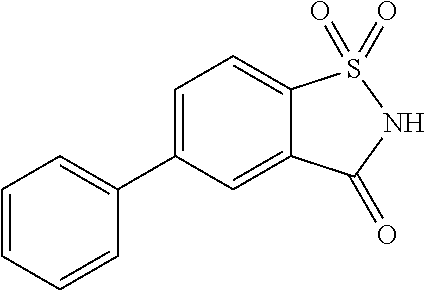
C1=CC=CC(C2=CC=C3C(=C2)C(=O)NS3(=O)=O)=C1
